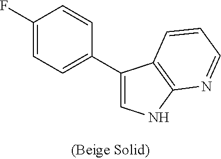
FC1=CC=C(C2=CNC3=C2C=CC=N3)C=C1
